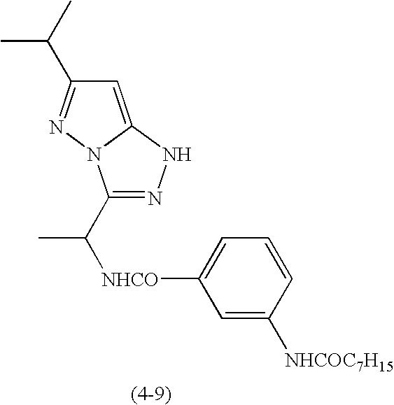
C1(C([NHCO]C2=CC=CC([NHCOC7H15])=C2)C)=NNC2=CC(C(C)C)=NN12
